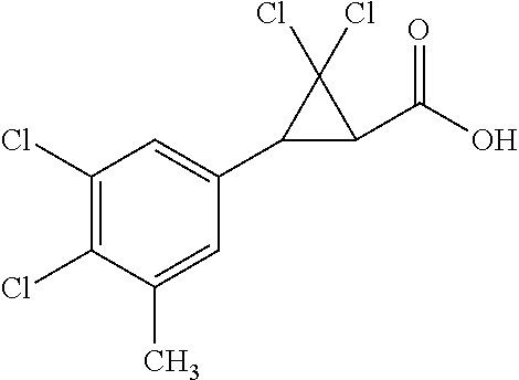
C1(C2=CC(Cl)=C(Cl)C(C)=C2)C(C(O)=O)C1(Cl)Cl
